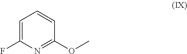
C1=C(F)N=C(OC)C=C1
